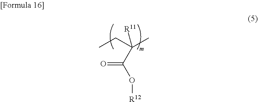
CCC(C)([R11])C(O[R12])=O
